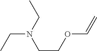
C(COC=C)N(CC)CC
